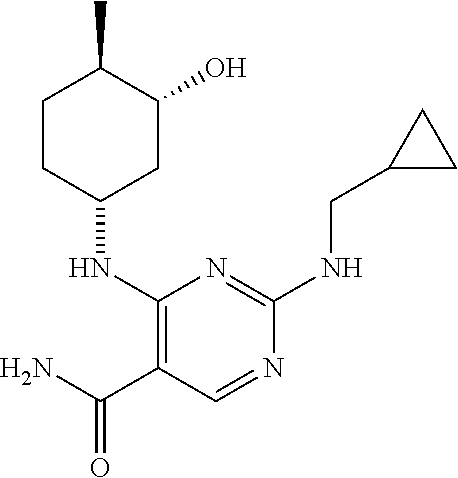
C1(NC2CC(O)C(C)CC2)=C(C(N)=O)C=NC(NCC2CC2)=N1
